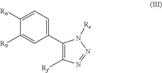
C1(C2=CC=C([R6])C([R9])=C2)=C([Rf])N=NN1[Re]
